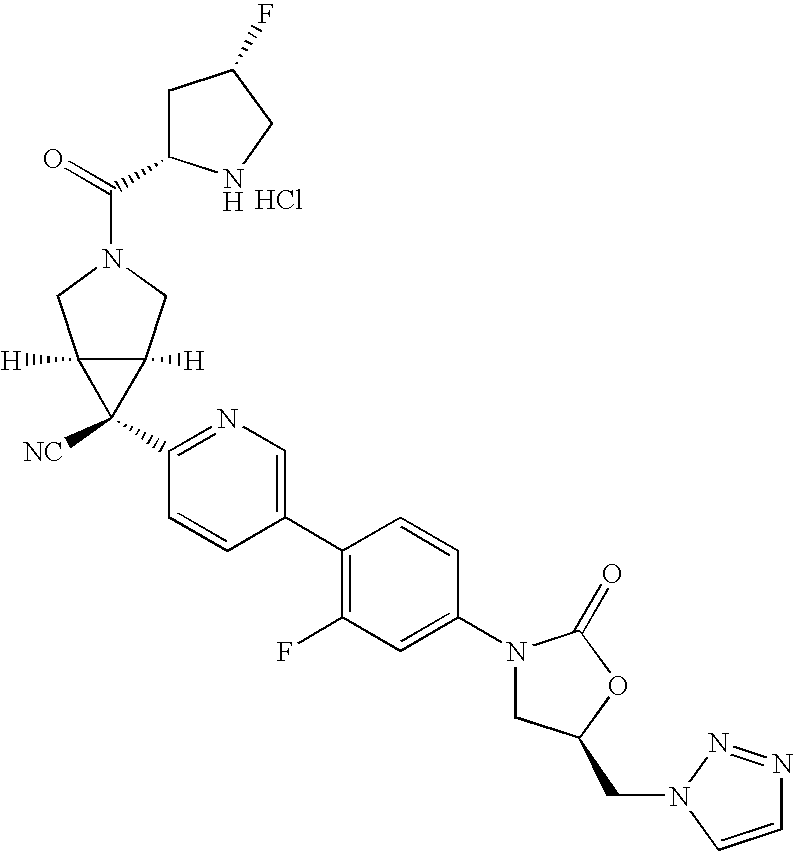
C1(N2CC(CN3C=CN=N3)OC2=O)=CC(F)=C(C2=CN=C(C3([NC])C4([H])C3([H])CN(C(=O)C3CC(F)CN3)C4)C=C2)C=C1.Cl
